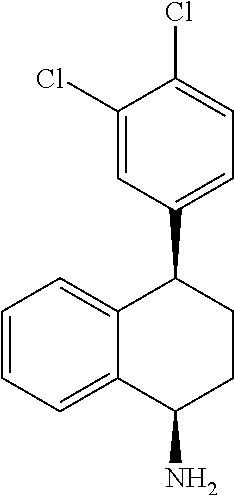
C1=CC=C2C(=C1)C(C1=CC=C(Cl)C(Cl)=C1)CCC2N
